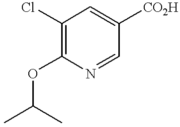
C1(Cl)=C(OC(C)C)N=CC([CO2H])=C1
